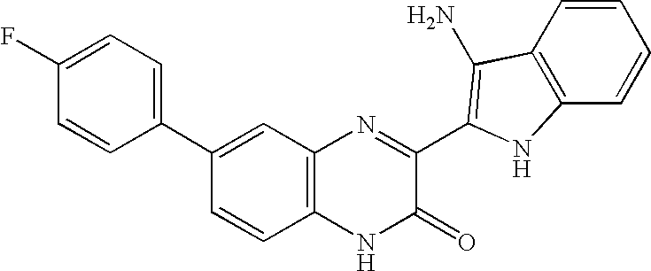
C1=CC(C2=CC=C(F)C=C2)=CC2=C1NC(=O)C(C1=C(N)C3=C(C=CC=C3)N1)=N2
